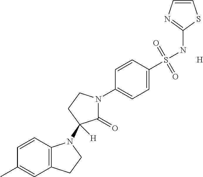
C12=C(C=CC(C)=C1)N(C1([H])C(=O)N(C3=CC=C(S(NC4=NC=CS4)(=O)=O)C=C3)CC1)CC2.[H]
